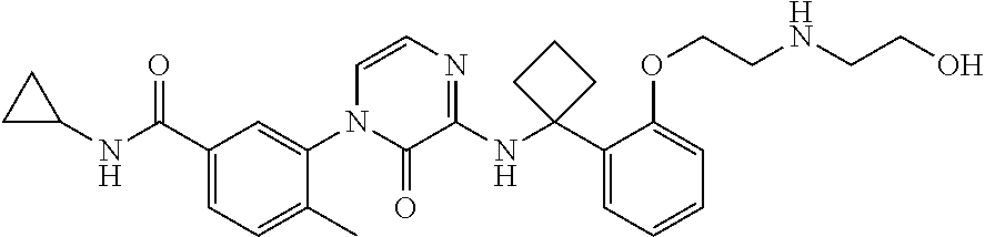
C1C(NC(C2=CC=C(C)C(N3C(=O)C(NC4(C5=CC=CC=C5OCCNCCO)CCC4)=NC=C3)=C2)=O)C1
